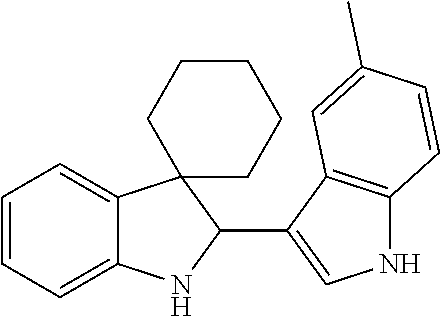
C1=CC=C2C(=C1)C1(C(C3=CNC4=C3C=C(C)C=C4)N2)CCCCC1
